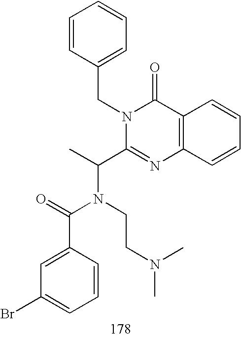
C1=CC=CC(CN2C(=O)C3=C(C=CC=C3)N=C2C(C)N(C(C2=CC(Br)=CC=C2)=O)CCN(C)C)=C1
